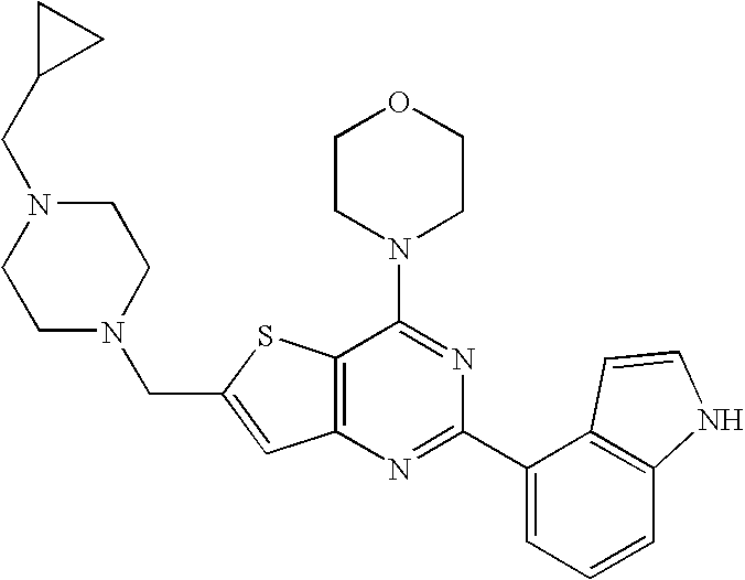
C12=C(N=C(C3=CC=CC4=C3C=CN4)N=C1N1CCOCC1)C=C(CN1CCN(CC3CC3)CC1)S2
